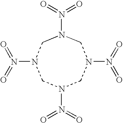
N(N1CN(N(=O)=O)CN(N(=O)=O)CN(N(=O)=O)C1)(=O)=O
